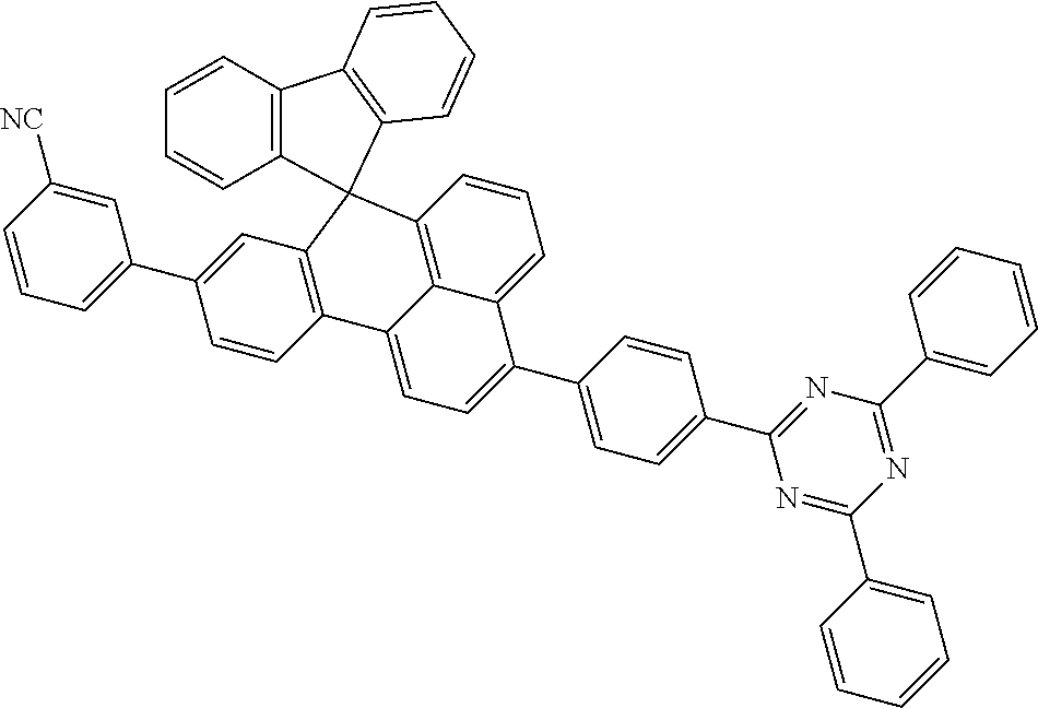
C12=C(C=CC=C1)C1=C(C=CC=C1)C21C2=C3C(=CC=C2)C(C2=CC=C(C4=NC(C5=CC=CC=C5)=NC(C5=CC=CC=C5)=N4)C=C2)=CC=C3C2=C1C=C(C1=CC=CC([NC])=C1)C=C2
